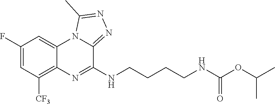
C1(F)=CC([CF3])=C2C(=C1)N1C(=NN=C1C)C(NCCCCNC(OC(C)C)=O)=N2
